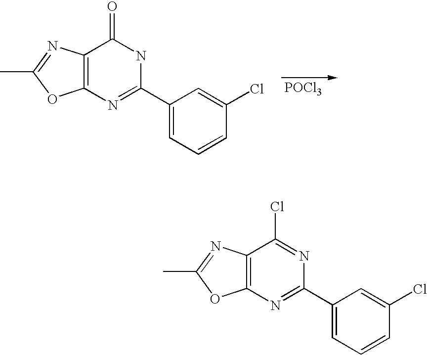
C12=C(N=C(C3=CC=CC(Cl)=C3)NC1=O)OC(C)=N2.[POCl3].C12=C(N=C(C3=CC=CC(Cl)=C3)N=C1Cl)OC(C)=N2
